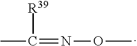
CC(=NOC)[R39]
